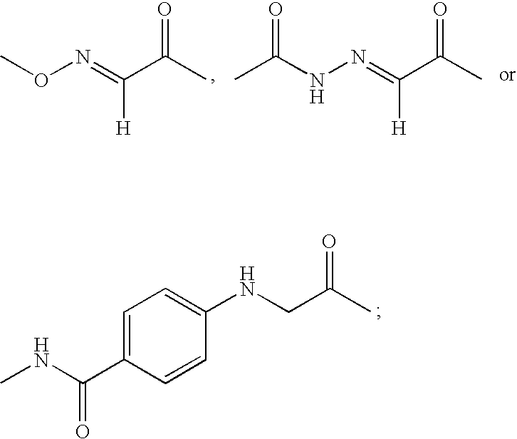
CON=C(C(C)=O)[H].N(=C(C(C)=O)[H])NC(C)=O.C1(NCC(C)=O)=CC=C(C(NC)=O)C=C1
